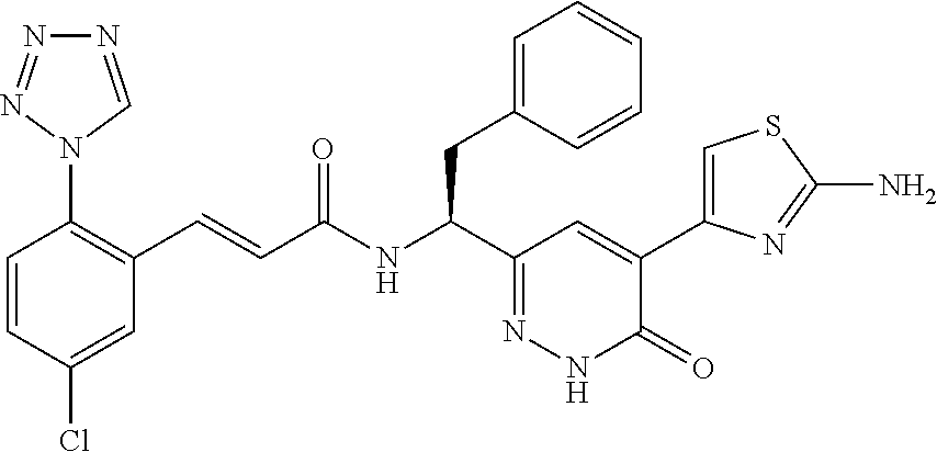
C1=CC(Cl)=CC(C=CC(NC(C2=NNC(=O)C(C3=CSC(N)=N3)=C2)CC2=CC=CC=C2)=O)=C1N1N=NN=C1
